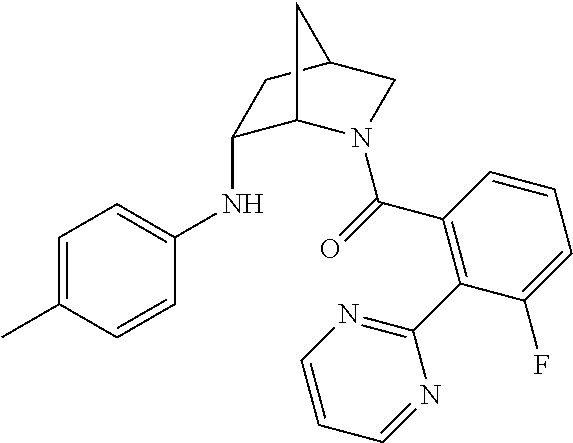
C1=C(C)C=CC(NC2C3N(C(=O)C4=C(C5=NC=CC=N5)C(F)=CC=C4)CC(C2)C3)=C1
